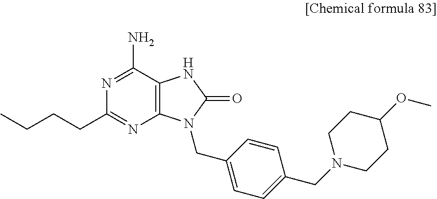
N1=C(N)C2=C(N=C1CCCC)N(CC1=CC=C(CN3CCC(OC)CC3)C=C1)C(=O)N2
